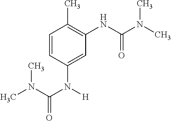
C1=CC(N([H])C(N(C)C)=O)=CC(NC(N(C)C)=O)=C1C
